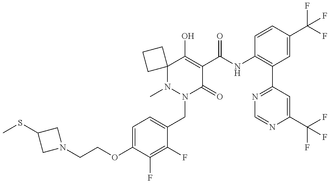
N1(C)N(CC2=CC=C(OCCN3CC(SC)C3)C(F)=C2F)C(=O)C(C(NC2=C(C3=NC=NC(C(F)(F)F)=C3)C=C(C(F)(F)F)C=C2)=O)=C(O)C12CCC2
